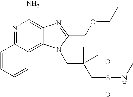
C1=CC=CC2=C3C(=C(N)N=C12)N=C(COCC)N3CC(CS(=O)(=O)NC)(C)C
